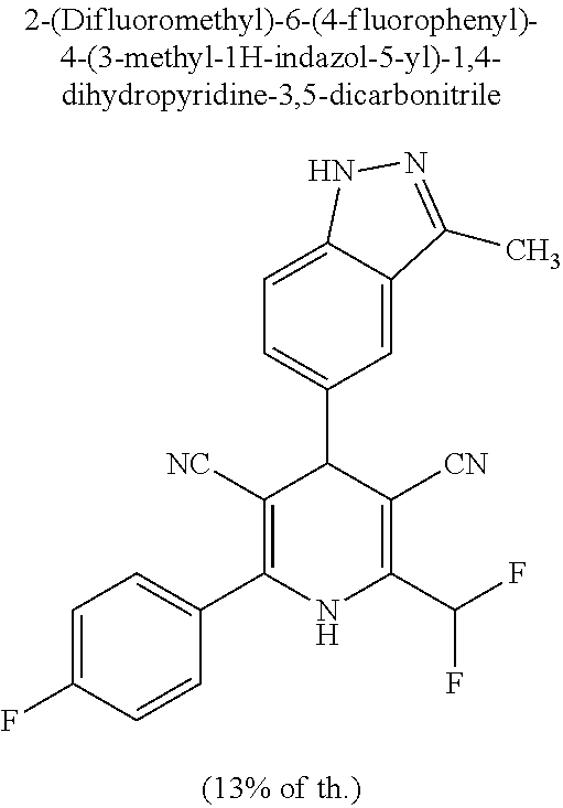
C1=C2C(=CC=C1C1C([NC])=C(C3=CC=C(F)C=C3)NC(C(F)F)=C1[CN])NN=C2C
